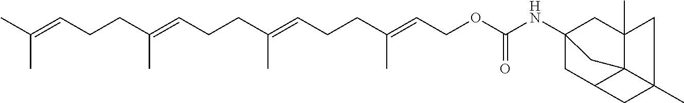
C(C=C(CCC=C(CCC=C(CCC=C(C)C)C)C)C)OC(NC12CC3C4(C(C)(C1)CC4(C)C3)C2)=O
